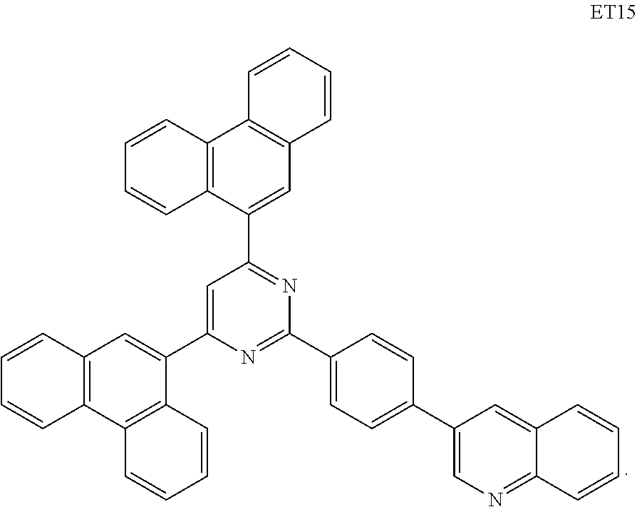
C12=C(C(C3=NC(C4=CC=C(C5=CN=C6C(=C5)C=CC=C6)C=C4)=NC(C4=CC5=C(C6=C4C=CC=C6)C=CC=C5)=C3)=CC3=C1C=CC=C3)C=CC=C2
